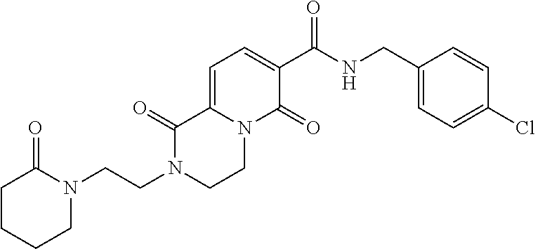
N1(CCN2C(=O)CCCC2)CCN2C(=CC=C(C(NCC3=CC=C(Cl)C=C3)=O)C2=O)C1=O
